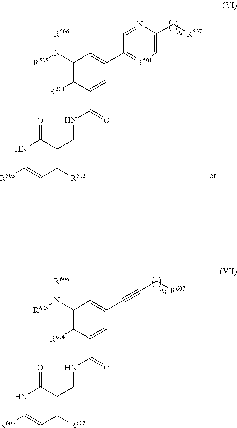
[R606]N(C1=C([R604])C(C(NCC2=C([R602])C=C([R603])NC2=O)=O)=CC(C#CC[R607])=C1)[R605].[R506]N(C1=C([R504])C(C(NCC2=C([R502])C=C([R503])NC2=O)=O)=CC(C2=[R501]C=C(C[R507])N=C2)=C1)[R505]
